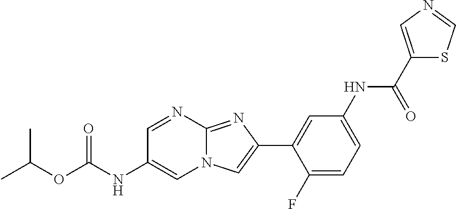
C1=NC2=NC(C3=CC(NC(C4=CN=CS4)=O)=CC=C3F)=CN2C=C1NC(OC(C)C)=O
